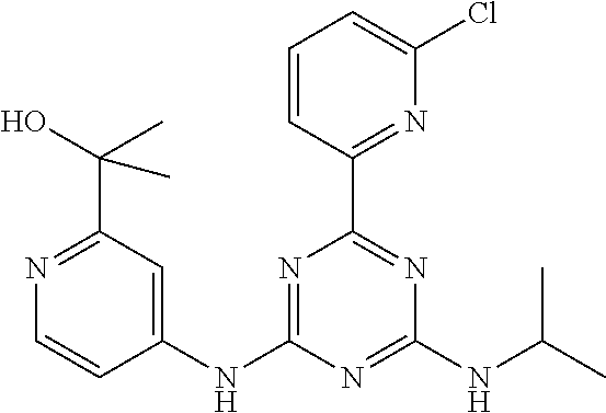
C1(NC2=NC(C3=NC(Cl)=CC=C3)=NC(NC(C)C)=N2)=CC(C(C)(O)C)=NC=C1
